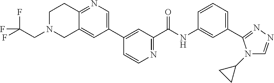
C1=CN=C(C(NC2=CC(C3=NN=CN3C3CC3)=CC=C2)=O)C=C1C1=CN=C2C(=C1)CN(CC(F)(F)F)CC2
